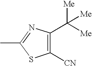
C1(C([Me])([Me])[Me])=C([CN])SC(C)=N1
